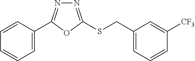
C1=C(C2=NN=C(SCC3=CC=CC([CF3])=C3)O2)C=CC=C1
